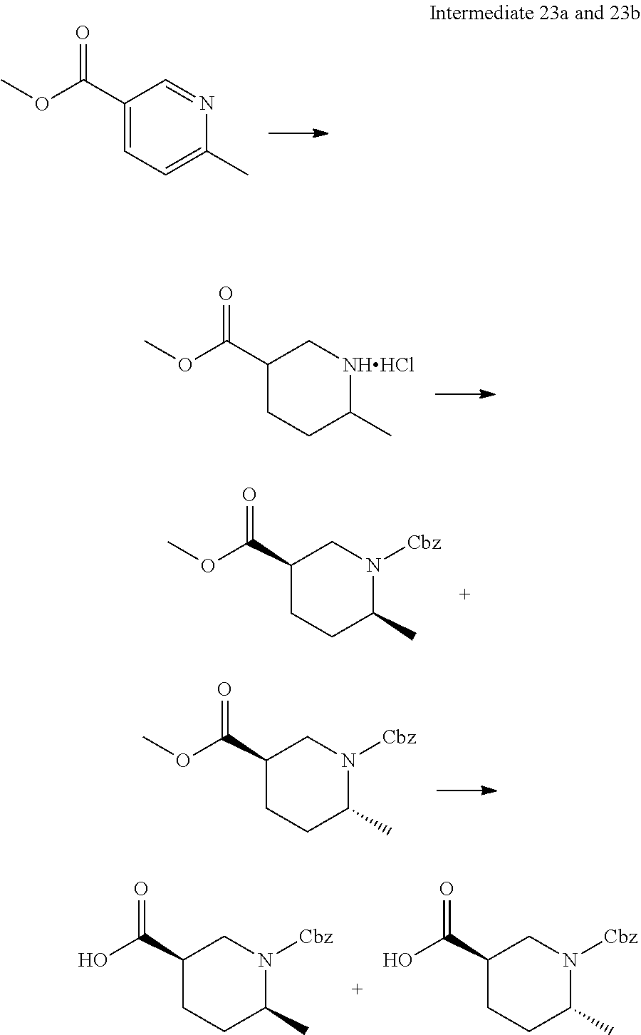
C1(C(OC)=O)CCC(C)[NHHCl]C1.C1(C(OC)=O)=CC=C(C)N=C1.C1(C(OC)=O)CCC(C)N([Cbz])C1.C1(C(O)=O)CCC(C)N([Cbz])C1.C1(C(O)=O)CCC(C)N([Cbz])C1.C1(C(OC)=O)CCC(C)N([Cbz])C1
